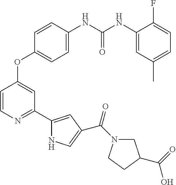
C1=CN=C(C2=CC(C(N3CC(C(=O)O)CC3)=O)=CN2)C=C1OC1=CC=C(NC(NC2=CC(C)=CC=C2F)=O)C=C1
